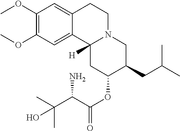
C12=CC(OC)=C(OC)C=C1C1([H])N(CC2)CC(CC(C)C)C(OC(=O)C(C(C)(C)O)N)C1
